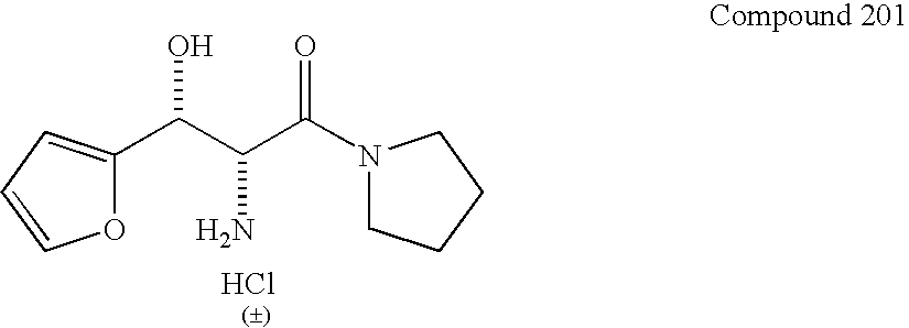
C(C(C(N1CCCC1)=O)N)(C1=CC=CO1)O.Cl
